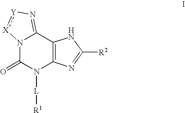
N12C(=O)N([L][R1])C3=C(C1=N[Y]:[X]2)NC([R2])=N3
